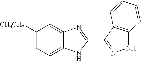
C1([CH3CH2])=CC=C2C(=C1)N=C(C1=NNC3=C1C=CC=C3)N2
